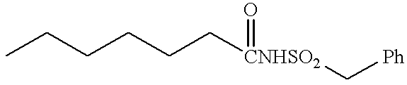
C(CCC[CNHSO2](=O)C[Ph])CC
